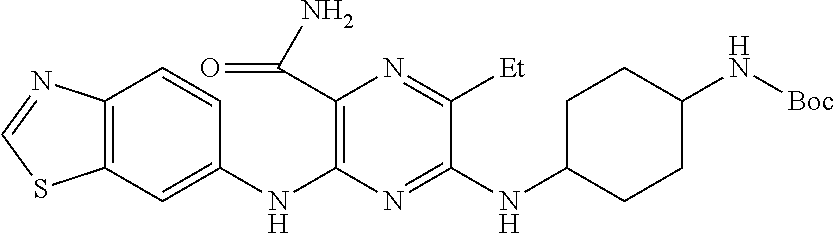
C1(NC2=C(C(N)=O)N=C([Et])C(NC3CCC(N[Boc])CC3)=N2)=CC2=C(C=C1)N=CS2
